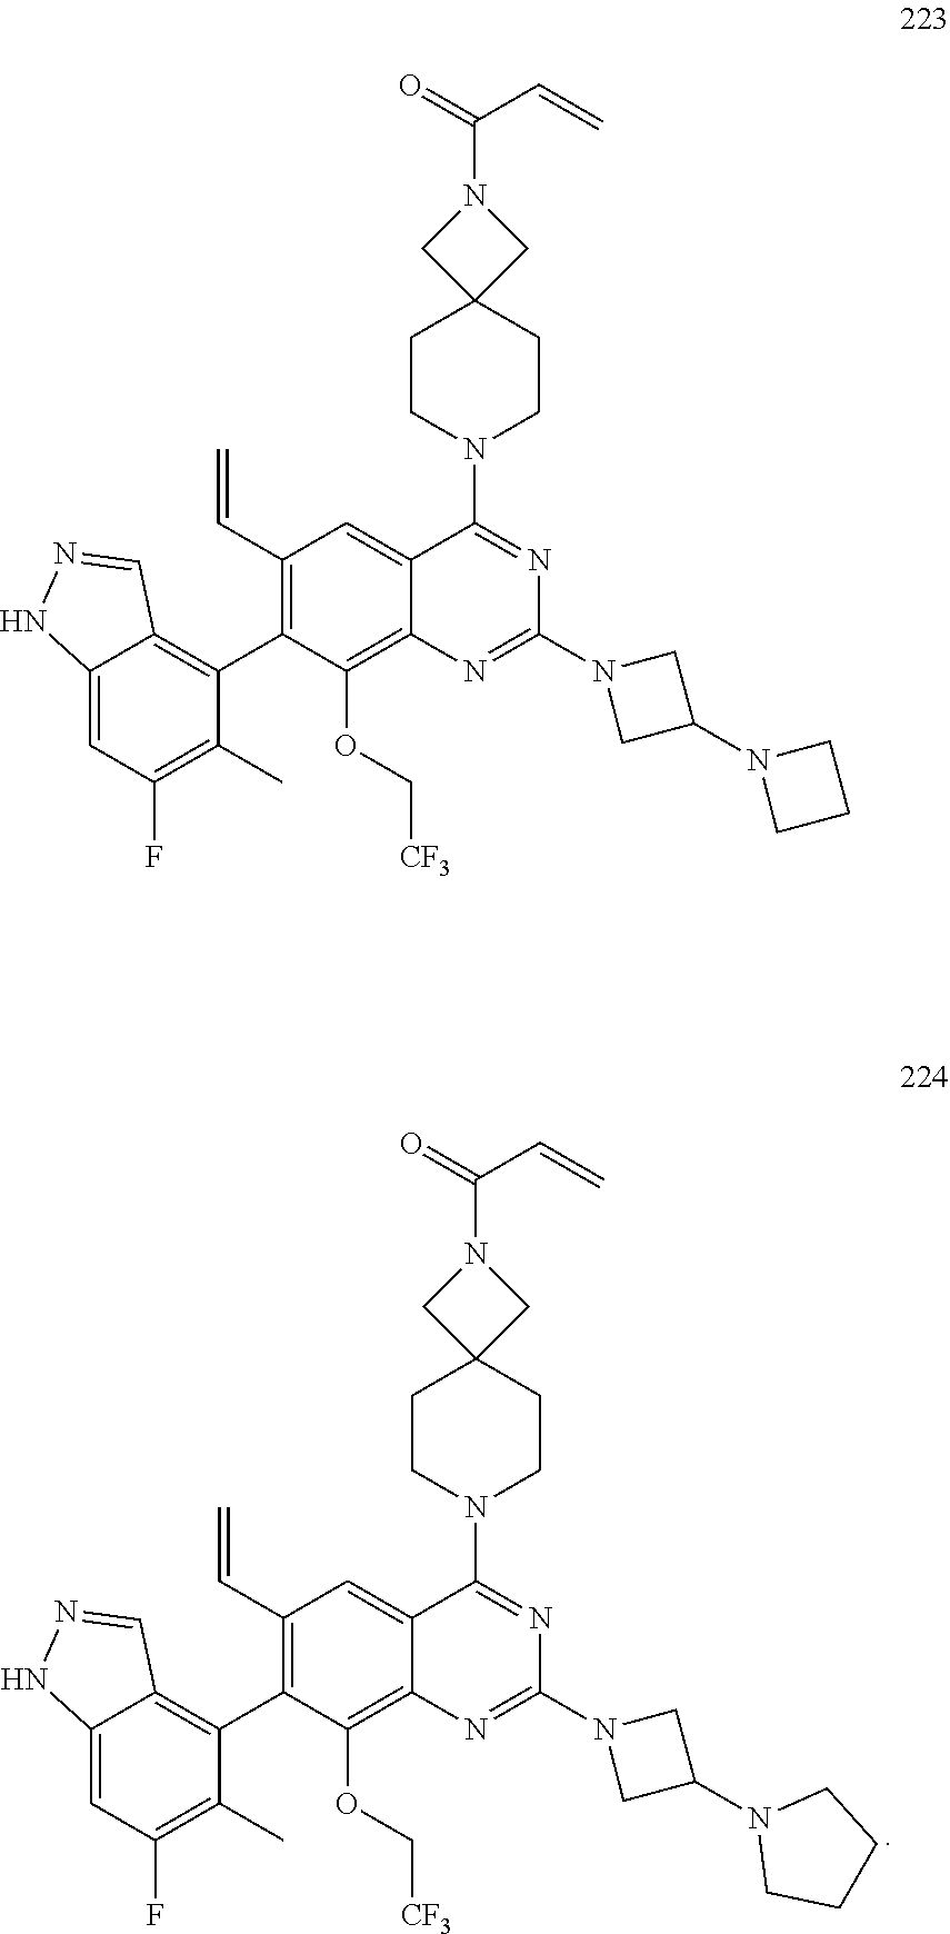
N1(C2=NC3=C(OC[CF3])C(C4=C5C=NNC5=CC(F)=C4C)=C(C=C)C=C3C(N3CCC4(CC3)CN(C(=O)C=C)C4)=N2)CC(N2CCCC2)C1.N1(C2=NC3=C(OC[CF3])C(C4=C5C=NNC5=CC(F)=C4C)=C(C=C)C=C3C(N3CCC4(CC3)CN(C(=O)C=C)C4)=N2)CC(N2CCC2)C1
